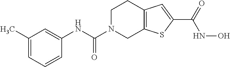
C1(NC(N2CC3=C(CC2)C=C(C(=O)NO)S3)=O)=CC(C)=CC=C1
